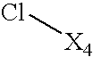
[X4]Cl
